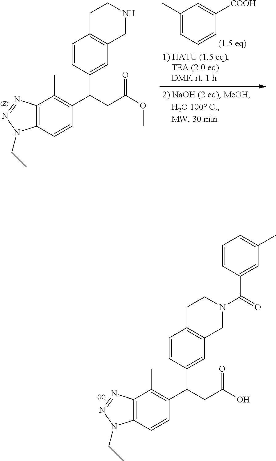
C1=CC(C(CC(O)=O)C2=C(C)C3=C(C=C2)N(CC)N=N3)=CC2=C1CCN(C(=O)C1=CC(C)=CC=C1)C2.C1=CC(C(CC(OC)=O)C2=C(C)C3=C(C=C2)N(CC)N=N3)=CC2=C1CCNC2.C1(C)=CC=CC([COOH])=C1
